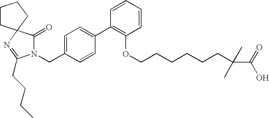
N1(CC2=CC=C(C3=C(OCCCCCCC(C(O)=O)(C)C)C=CC=C3)C=C2)C(=O)C2(N=C1CCCC)CCCC2
